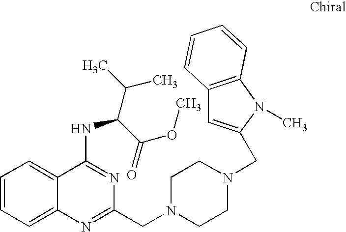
C1=CC=C2C(=C1)C(NC(C(C)C)C(=O)OC)=NC(CN1CCN(CC3=CC4=C(N3C)C=CC=C4)CC1)=N2
